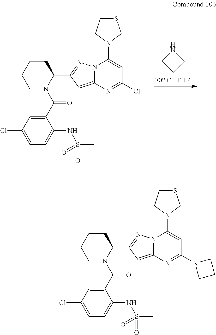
C1(C(N2CCCCC2C2=NN3C(=C2)N=C(Cl)C=C3N2CSCC2)=O)=CC(Cl)=CC=C1NS(C)(=O)=O.N1CCC1.C1(C(N2CCCCC2C2=NN3C(=C2)N=C(N2CCC2)C=C3N2CSCC2)=O)=CC(Cl)=CC=C1NS(C)(=O)=O
